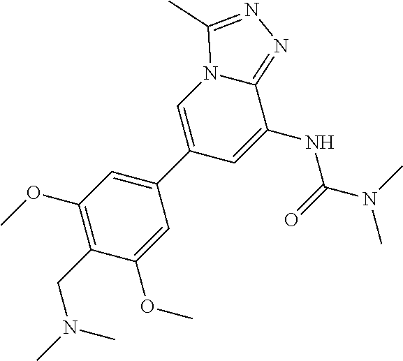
C1(OC)=C(CN(C)C)C(OC)=CC(C2=CN3C(=NN=C3C)C(NC(=O)N(C)C)=C2)=C1
